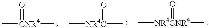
C[CNR4](=O)C.C[NR4C](=O)C.C[NR4CNR4](=O)C
